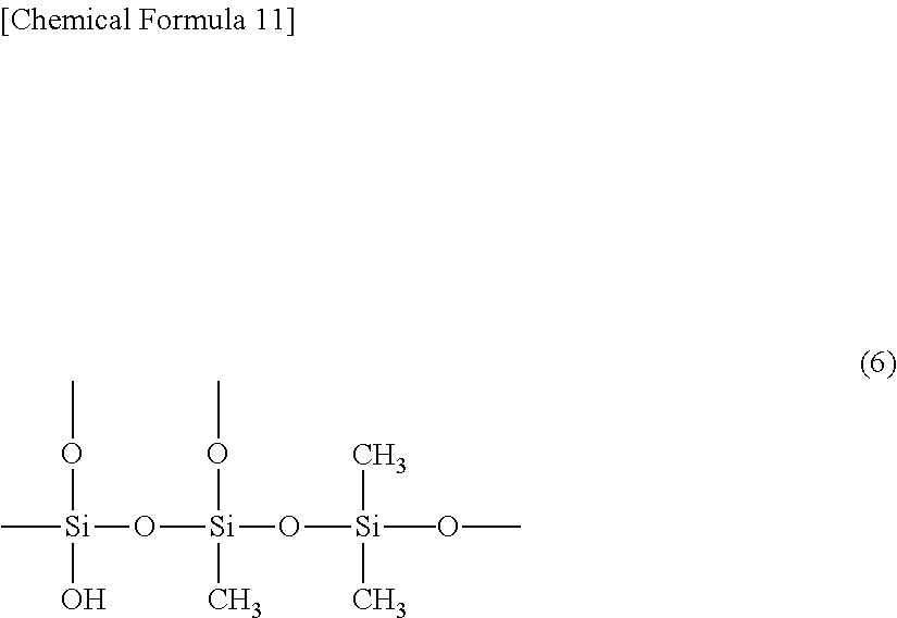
C[Si](O[Si](O[Si](OC)(C)(C)C)(OC)C)(OC)O
